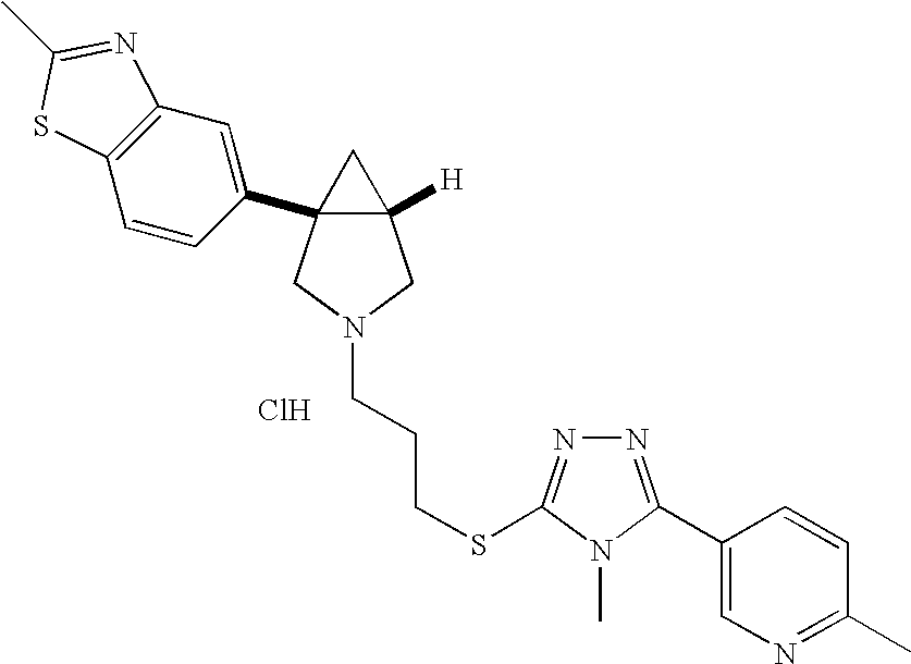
Cl.C12([H])CN(CCCSC3=NN=C(C4=CN=C(C)C=C4)N3C)CC1(C1=CC3=C(C=C1)SC(C)=N3)C2
